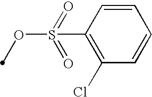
C1=CC(S(OC)(=O)=O)=C(Cl)C=C1
